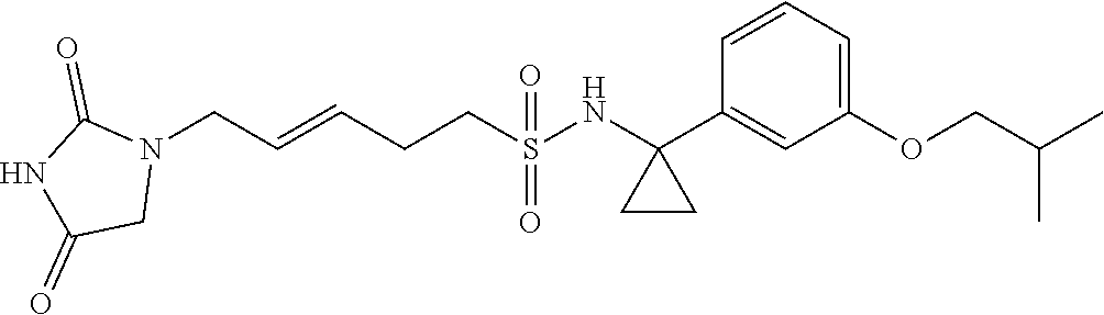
C(C=CCN1C(=O)NC(=O)C1)CS(NC1(C2=CC(OCC(C)C)=CC=C2)CC1)(=O)=O
